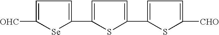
C1(C2=CC=C(C3=CC=C([CHO])S3)S2)=CC=C([OHC])[Se]1
